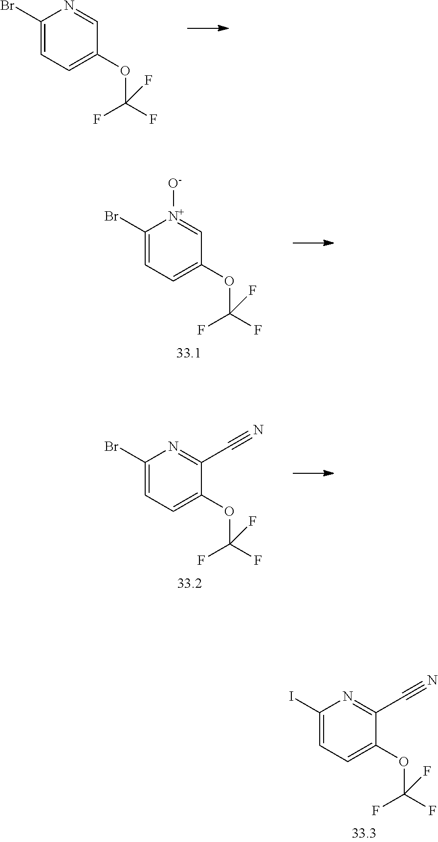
C1(I)=CC=C(OC(F)(F)F)C(C#N)=N1.C1(Br)=CC=C(OC(F)(F)F)C=N1.C1(Br)=CC=C(OC(F)(F)F)C=[N+]1[O-].C1(Br)=CC=C(OC(F)(F)F)C(C#N)=N1
